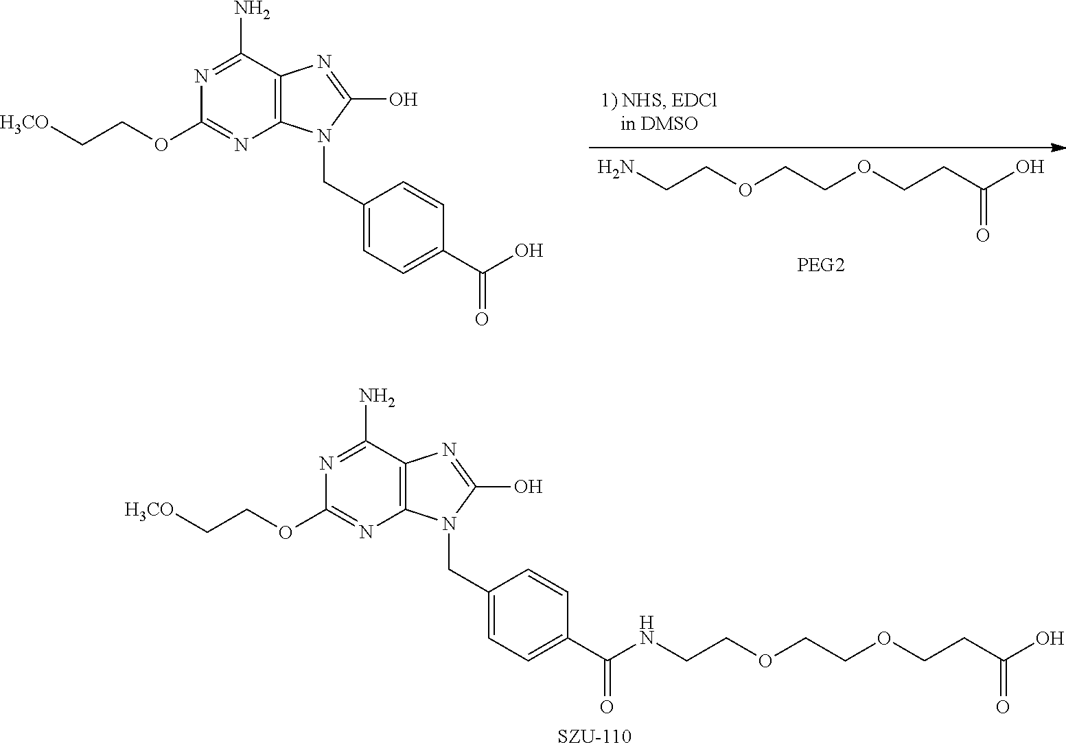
C12=C(C(N)=NC(OCC[H3CO])=N1)N=C(O)N2CC1=CC=C(C(O)=O)C=C1.C(COCCOCCC(O)=O)N.C12=C(C(N)=NC(OCC[H3CO])=N1)N=C(O)N2CC1=CC=C(C(NCCOCCOCCC(O)=O)=O)C=C1
